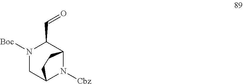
N1([Boc])CC2N([Cbz])C(C1C=O)CC2
